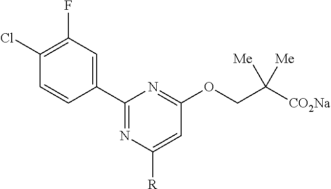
C1(C2=CC(F)=C(Cl)C=C2)=NC([R])=CC(OCC([CO2Na])([Me])[Me])=N1
